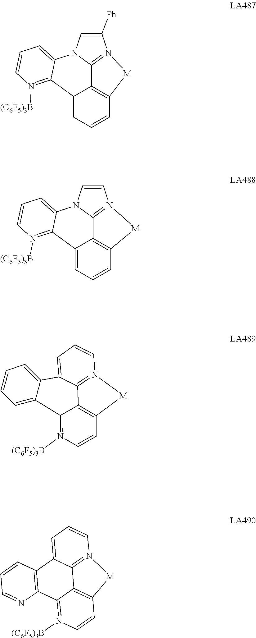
C12=C3C=CN([(C6F5)3B])=C1C1=CC=CC=C1C1=CC=CN(=C21)[M]3.C1=CN2C3=N1[M]C1=C3C(=CC=C1)C1=N([(C6F5)3B])C=CC=C21.C1([Ph])=CN2C3=N1[M]C1=C3C(=CC=C1)C1=N([(C6F5)3B])C=CC=C21.C12=C3C(=N([(C6F5)3B])C=C1)C1=C(C4=CC=CN(=C34)[M]2)C=CC=N1
